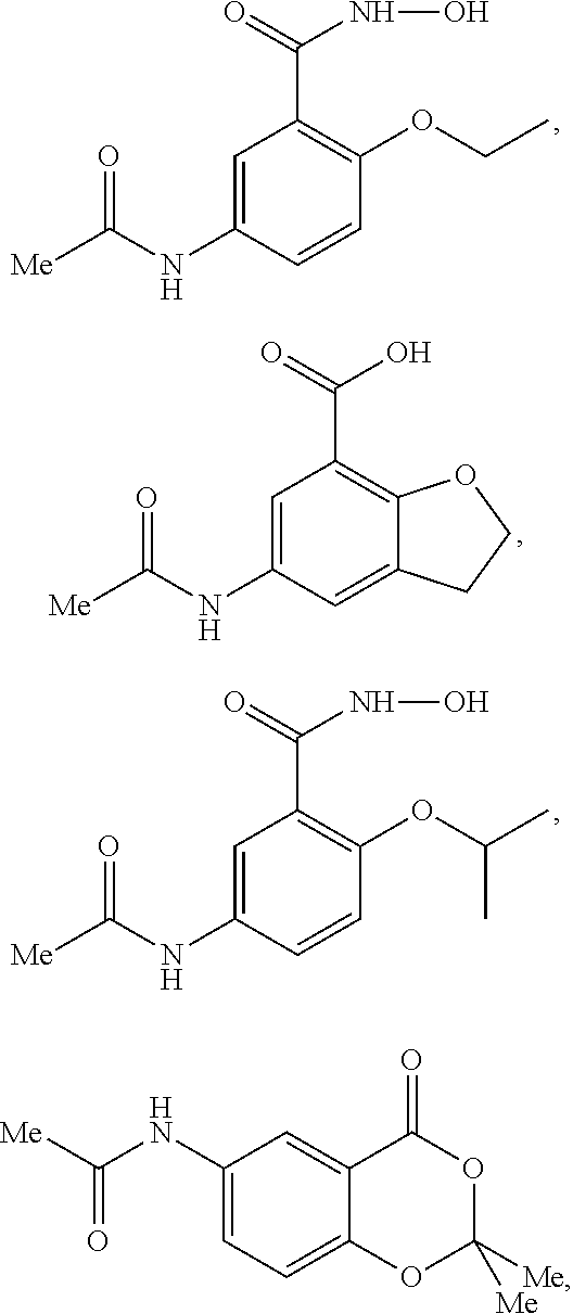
C1=C(NC([Me])=O)C=CC(OCC)=C1C(NO)=O.C1=C(NC([Me])=O)C=C2C(=C1C(O)=O)OCC2.C1=C(NC([Me])=O)C=CC(OC(C)C)=C1C(NO)=O.C1(NC([Me])=O)=CC=C2C(=C1)C(=O)OC([Me])([Me])O2
